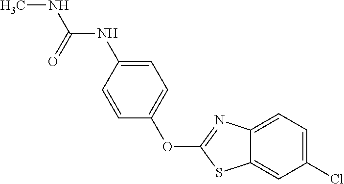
C1(Cl)=CC=C2C(=C1)SC(OC1=CC=C(NC(NC)=O)C=C1)=N2
